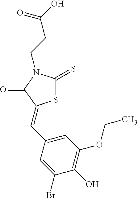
S1C(=S)N(CCC(O)=O)C(=O)C1=CC1=CC(OCC)=C(O)C(Br)=C1
